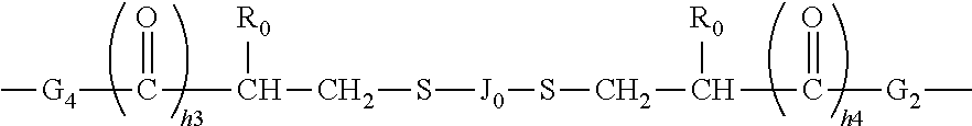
C[G4]C(C(CS[J0]SCC(C([G2]C)=O)[R0])[R0])=O
